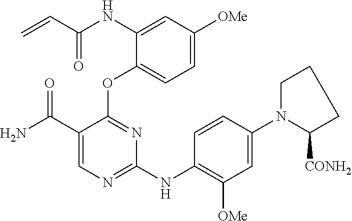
N(C1=CC([OMe])=CC=C1OC1=NC(NC2=C([OMe])C=C(N3CCCC3[CONH2])C=C2)=NC=C1C(N)=O)C(C=C)=O
